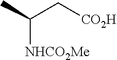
C([NHCO2Me])(C)C[CO2H]
